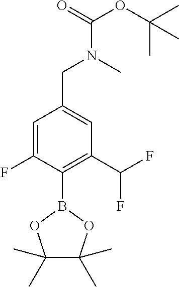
C1=C(F)C(B2OC(C)(C)C(C)(C)O2)=C(C(F)F)C=C1CN(C(=O)OC(C)(C)C)C
